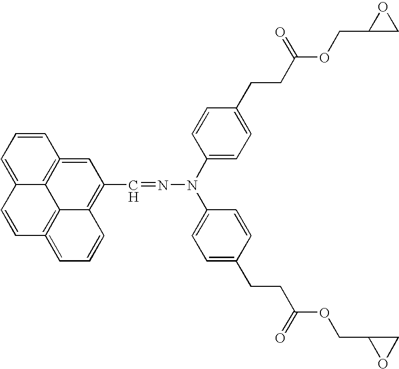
C12=CC=CC3=C1C1=C(=CC=CC1=C(C=NN(C1=CC=C(CCC(=O)OCC4CO4)C=C1)C1=CC=C(CCC(=O)OCC4OC4)C=C1)C=3)C=C2
